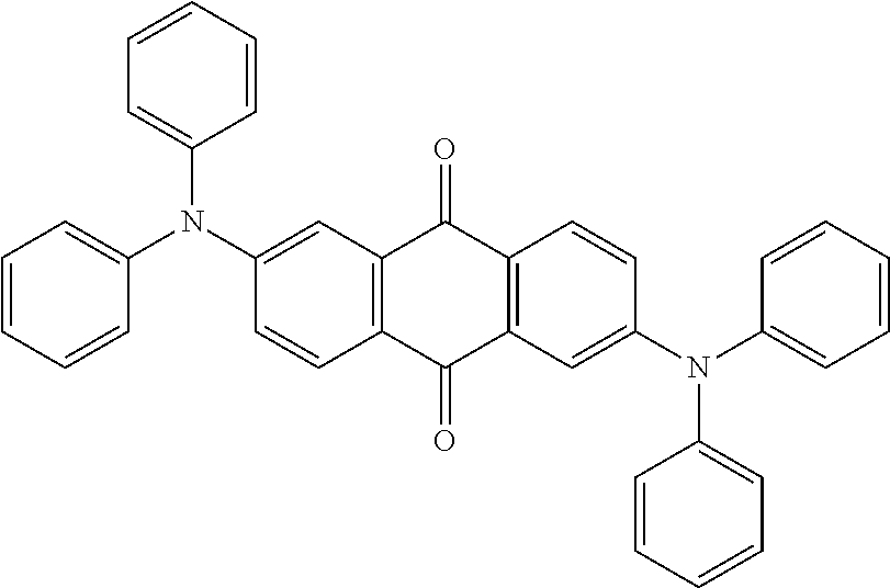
C1=C(N(C2=CC=CC=C2)C2=CC3=C(C=C2)C(=O)C2=C(C3=O)C=CC(N(C3=CC=CC=C3)C3=CC=CC=C3)=C2)C=CC=C1
